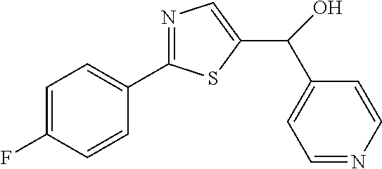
C1=C(F)C=CC(C2=NC=C(C(O)C3=CC=NC=C3)S2)=C1
